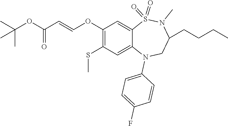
C1=CC(F)=CC=C1N1CC(CCCC)N(C)S(=O)(=O)C2=CC(OC=CC(OC(C)(C)C)=O)=C(SC)C=C12
